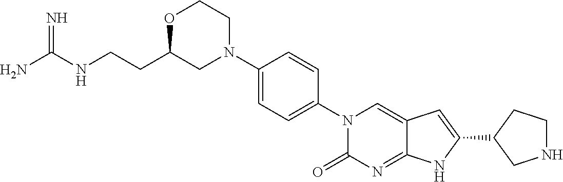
N1(C2=CC=C(N3C(=O)N=C4C(=C3)C=C(C3CNCC3)N4)C=C2)CC(CCNC(N)=N)OCC1
